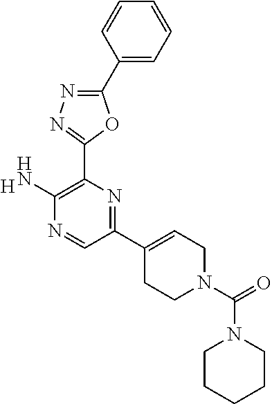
[H].C1(C2=CCN(C(=O)N3CCCCC3)CC2)=NC(C2=NN=C(C3=CC=CC=C3)O2)=C(N)N=C1
